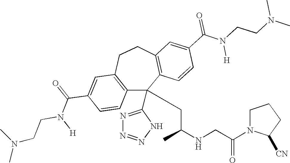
C1(C(=O)N(CCN(C)C)[H])=CC2=C(C=C1)C(C1=NN=NN1)(CC(NCC(N1C([CN])CCC1)=O)C)C1=C(CC2)C=C(C(N([H])CCN(C)C)=O)C=C1
